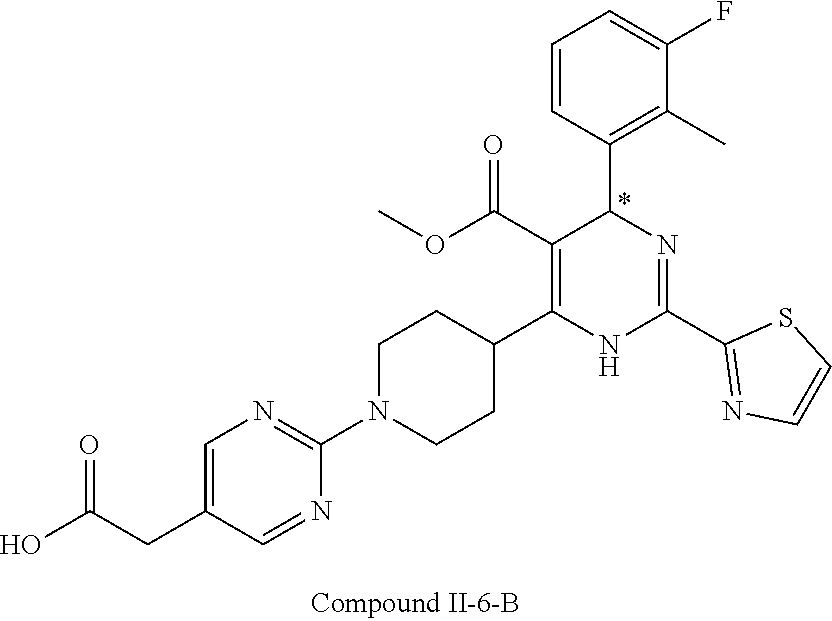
C1(F)=CC=CC(C2N=C(C3=NC=CS3)NC(C3CCN(C4=NC=C(CC(O)=O)C=N4)CC3)=C2C(OC)=O)=C1C
